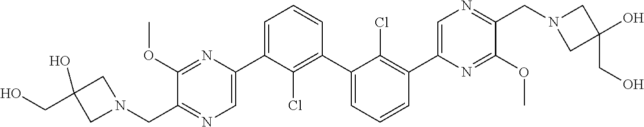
C1(C2=CN=C(CN3CC(CO)(O)C3)C(OC)=N2)=CC=CC(C2=CC=CC(C3=CN=C(CN4CC(O)(CO)C4)C(OC)=N3)=C2Cl)=C1Cl
